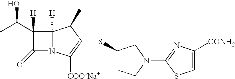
C1(C(C)O)([H])C(=O)N2C1([H])C(C)C(SC1CCN(C3=NC([CONH2])=CS3)C1)=C2[COO-Na+]
